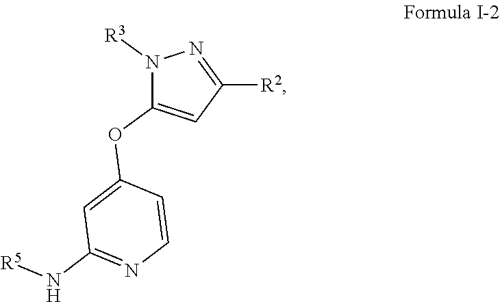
N1([R3])C(OC2=CC(N[R5])=NC=C2)=CC([R2])=N1
